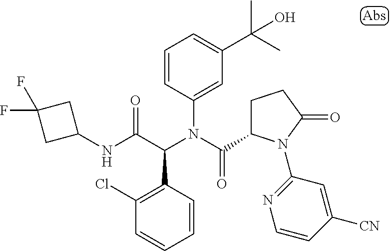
C1=CC(C(C(NC2CC(F)(F)C2)=O)N(C(=O)C2CCC(=O)N2C2=NC=CC([CN])=C2)C2=CC(C(C)(C)O)=CC=C2)=C(Cl)C=C1
